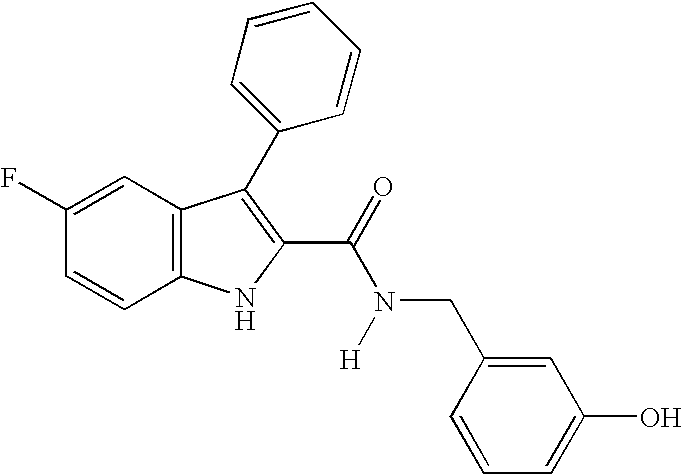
C1=C(F)C=CC2=C1C(C1=CC=CC=C1)=C(C(N(CC1=CC(O)=CC=C1)[H])=O)N2
